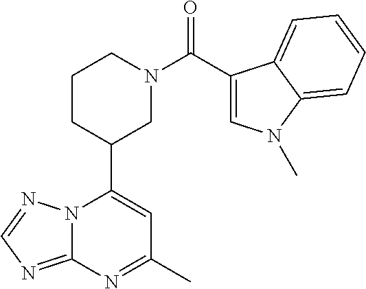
N12C(=NC=N1)N=C(C)C=C2C1CN(C(=O)C2=CN(C)C3=CC=CC=C23)CCC1
